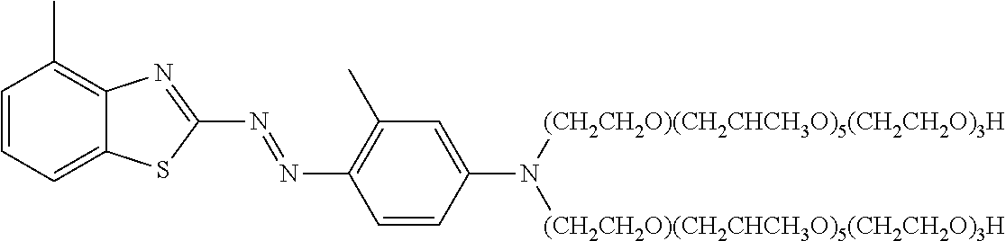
C12=C(C)C=CC=C1SC(N=NC1=C(C)C=C(N([(CH2CH2O)(CH2CHCH3O)5(CH2CH2O)3H])[(CH2CH2O)(CH2CHCH3O)5(CH2CH2O)3H])C=C1)=N2
